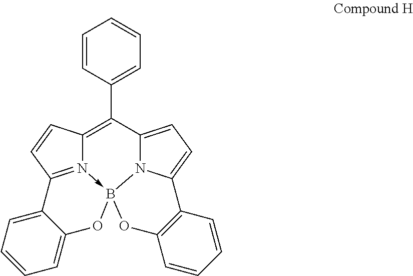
C12=C(C3=CC=CC=C3)C3=CC=C4N3B3(<-N1=C(C=C2)C1=CC=CC=C1O3)OC1=C4C=CC=C1
